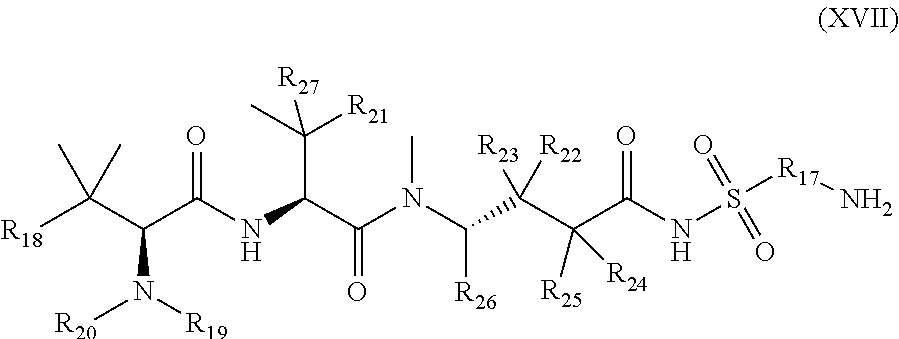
[R18]C(C(C(NC(C(N(C(C(C(C(NS([R17]N)(=O)=O)=O)([R24])[R25])([R23])[R22])[R26])C)=O)C(C)([R21])[R27])=O)N([R20])[R19])(C)C
